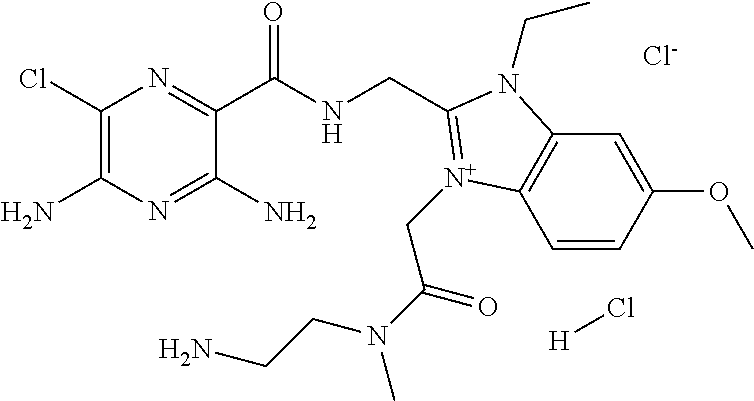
C1(Cl)=C(N)N=C(N)C(C(NCC2=[N+](CC(=O)N(CCN)C)C3=C(C=C(OC)C=C3)N2CC)=O)=N1.[H]Cl.[Cl-]
